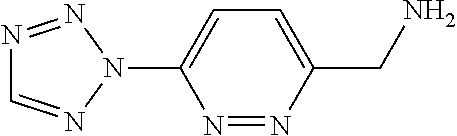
N1=NC(CN)=CC=C1N1N=NC=N1
